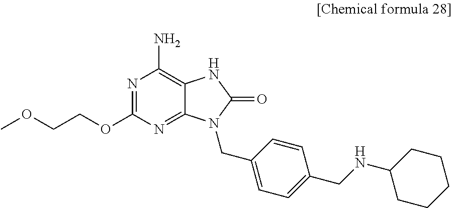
N1=C(OCCOC)N=C2C(=C1N)NC(=O)N2CC1=CC=C(CNC2CCCCC2)C=C1
